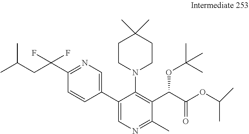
C1(C2=CN=C(C)C(C(C(OC(C)C)=O)OC(C)(C)C)=C2N2CCC(C)(C)CC2)=CN=C(C(CC(C)C)(F)F)C=C1
